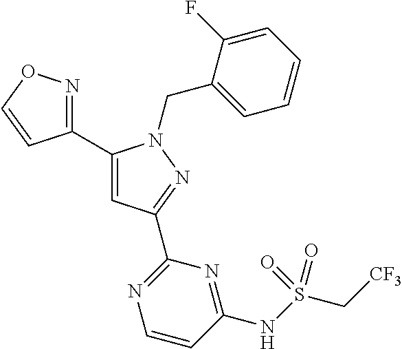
C1(C2=NOC=C2)=CC(C2=NC=CC(NS(C[CF3])(=O)=O)=N2)=NN1CC1=CC=CC=C1F
